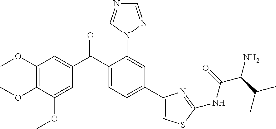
COC1=C(OC)C(OC)=CC(C(C2=CC=C(C3=CSC(NC(C(C(C)C)N)=O)=N3)C=C2N2C=NC=N2)=O)=C1
